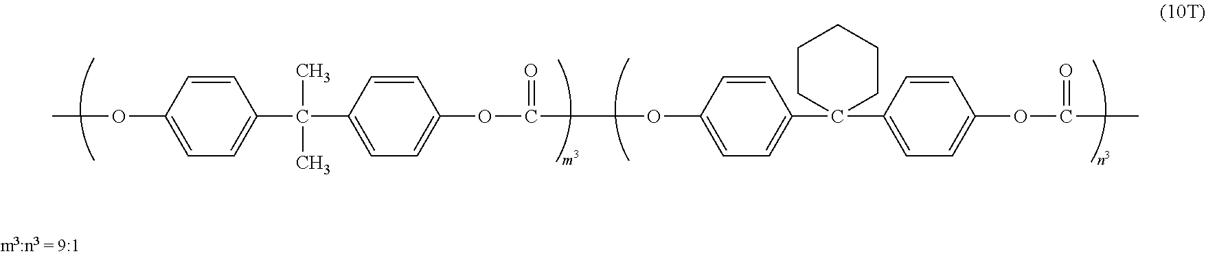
C1=CC(OC)=CC=C1C(C)(C)C1=CC=C(OC(=O)OC2=CC=C(C3(C4=CC=C(OC(C)=O)C=C4)CCCCC3)C=C2)C=C1
